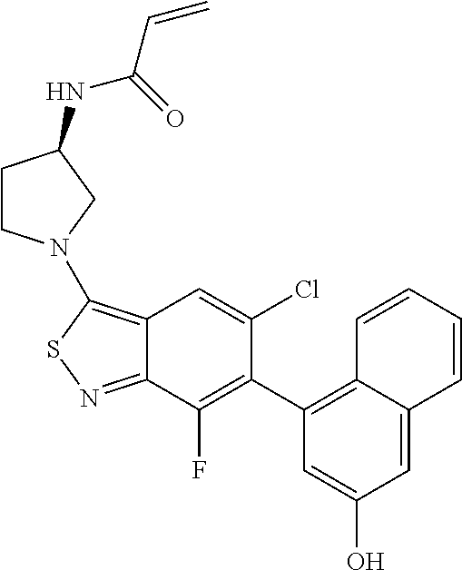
C12=C(N3CCC(NC(=O)C=C)C3)SN=C1C(F)=C(C1=C3C(=CC(O)=C1)C=CC=C3)C(Cl)=C2
